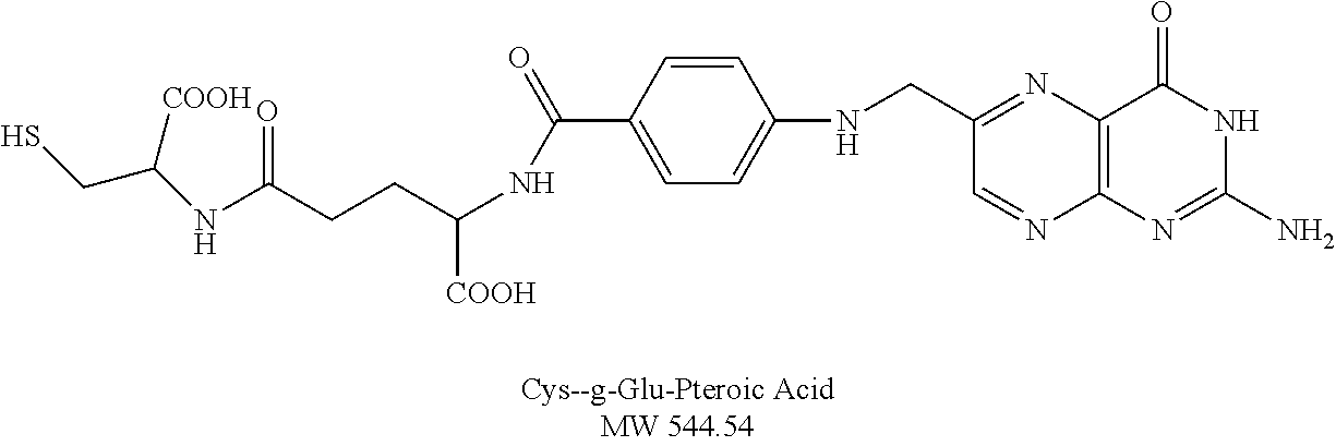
C1=CC(C(=O)NC([COOH])CCC(NC(CS)[COOH])=O)=CC=C1NCC1=NC2=C(N=C1)N=C(N)NC2=O
